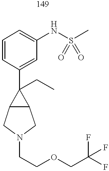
C1=CC(C2(CC)C3C2CN(CCOCC(F)(F)F)C3)=CC(NS(C)(=O)=O)=C1
